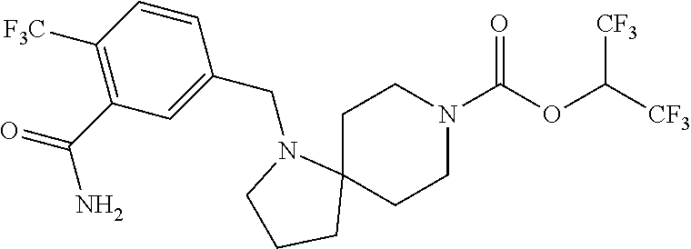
C1C2(CCN(C(OC([CF3])[CF3])=O)C1)N(CC1=CC(C(=O)N)=C([F3C])C=C1)CCC2
